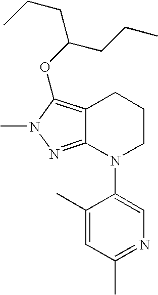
C12=C(OC(CCC)CCC)N(C)N=C1N(C1=CN=C(C)C=C1C)CCC2
